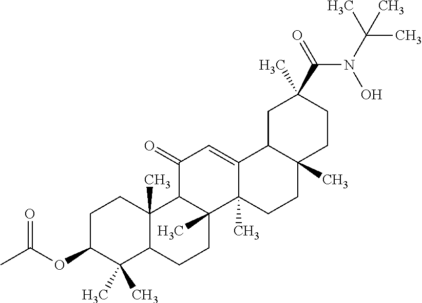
C1C(OC(C)=O)C(C)(C)C2C(C)(C1)C1C(C)(CC2)C2(C)C(=CC1=O)C1C(C)(CC2)CCC(C(=O)N(C(C)(C)C)O)(C)C1
